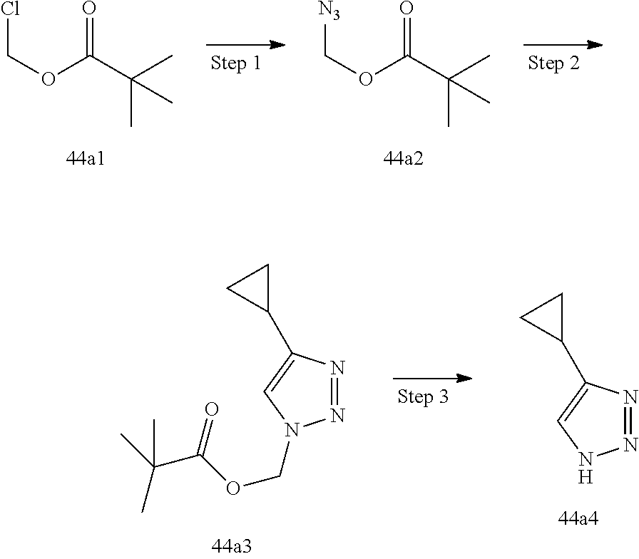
C(OC(C(C)(C)C)=O)[N3].C(OC(C(C)(C)C)=O)Cl.C(C(C)(C)C)(OCN1N=NC(C2CC2)=C1)=O.N1=NNC=C1C1CC1
